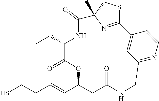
C12=NC(C)(CS1)C(=O)NC(C(C)C)C(=O)OC(C=CCCS)CC(=O)NCC1=NC=CC2=C1
